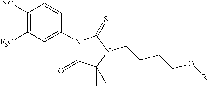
N1(C2=CC([F3C])=C([NC])C=C2)C(=O)C(C)(C)N(CCCCO[R])C1=S
